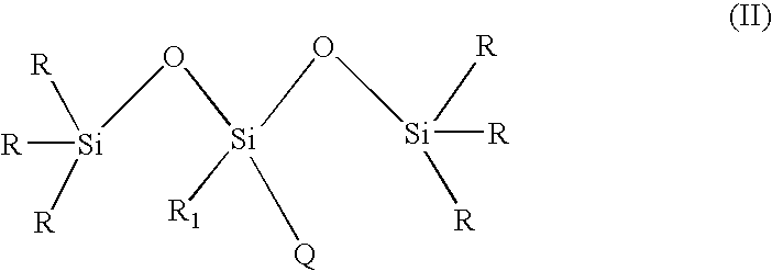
[R][Si]([R])([R])O[Si](O[Si]([R])([R])[R])([R1])[Q]
